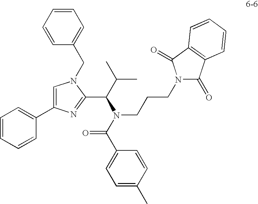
C1=CC=CC(C2=CN(CC3=CC=CC=C3)C(C(C(C)C)N(C(C3=CC=C(C)C=C3)=O)CCCN3C(=O)C4=C(C3=O)C=CC=C4)=N2)=C1
